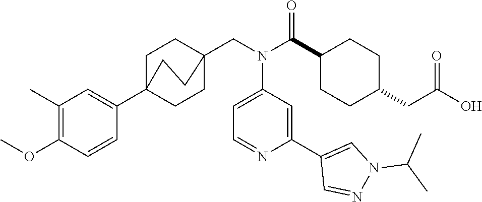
C1(C)=C(OC)C=CC(C23CCC(CN(C(C4CCC(CC(O)=O)CC4)=O)C4=CC=NC(C5=CN(C(C)C)N=C5)=C4)(CC2)CC3)=C1
